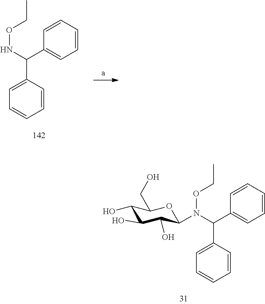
C1=CC=CC(C(NOCC)C2=CC=CC=C2)=C1.C1(O)C(O)C(O)C(N(C(C2=CC=CC=C2)C2=CC=CC=C2)OCC)OC1CO
